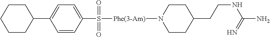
C1(C2CCCCC2)=CC=C(S(=O)(=O)[Phe(3-Am)]N2CCC(CCNC(N)=N)CC2)C=C1
